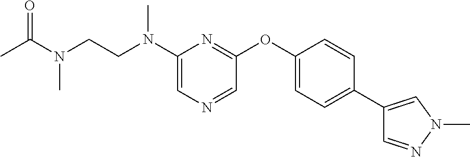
C1(N(CCN(C(C)=O)C)C)=CN=CC(OC2=CC=C(C3=CN(C)N=C3)C=C2)=N1
